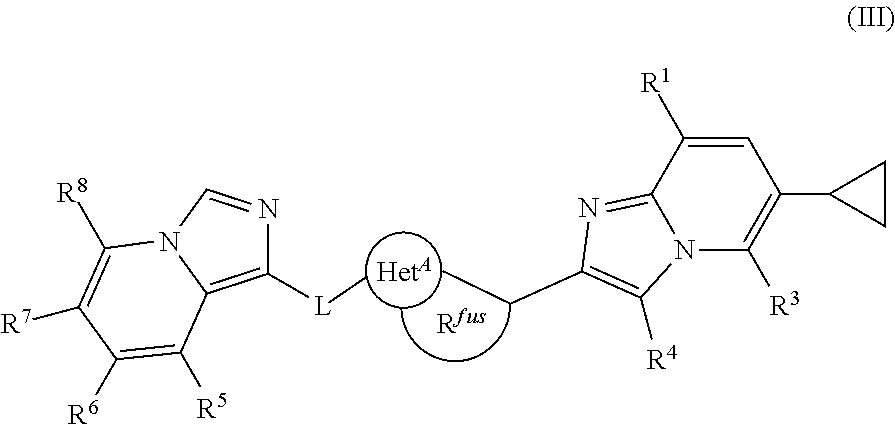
C1([L]C)=C2N(C=N1)C([R8])=C([R7])C([R6])=C2[R5].CCC1=C([R4])N2C(=N1)C([R1])=CC(C1CC1)=C2[R3]
